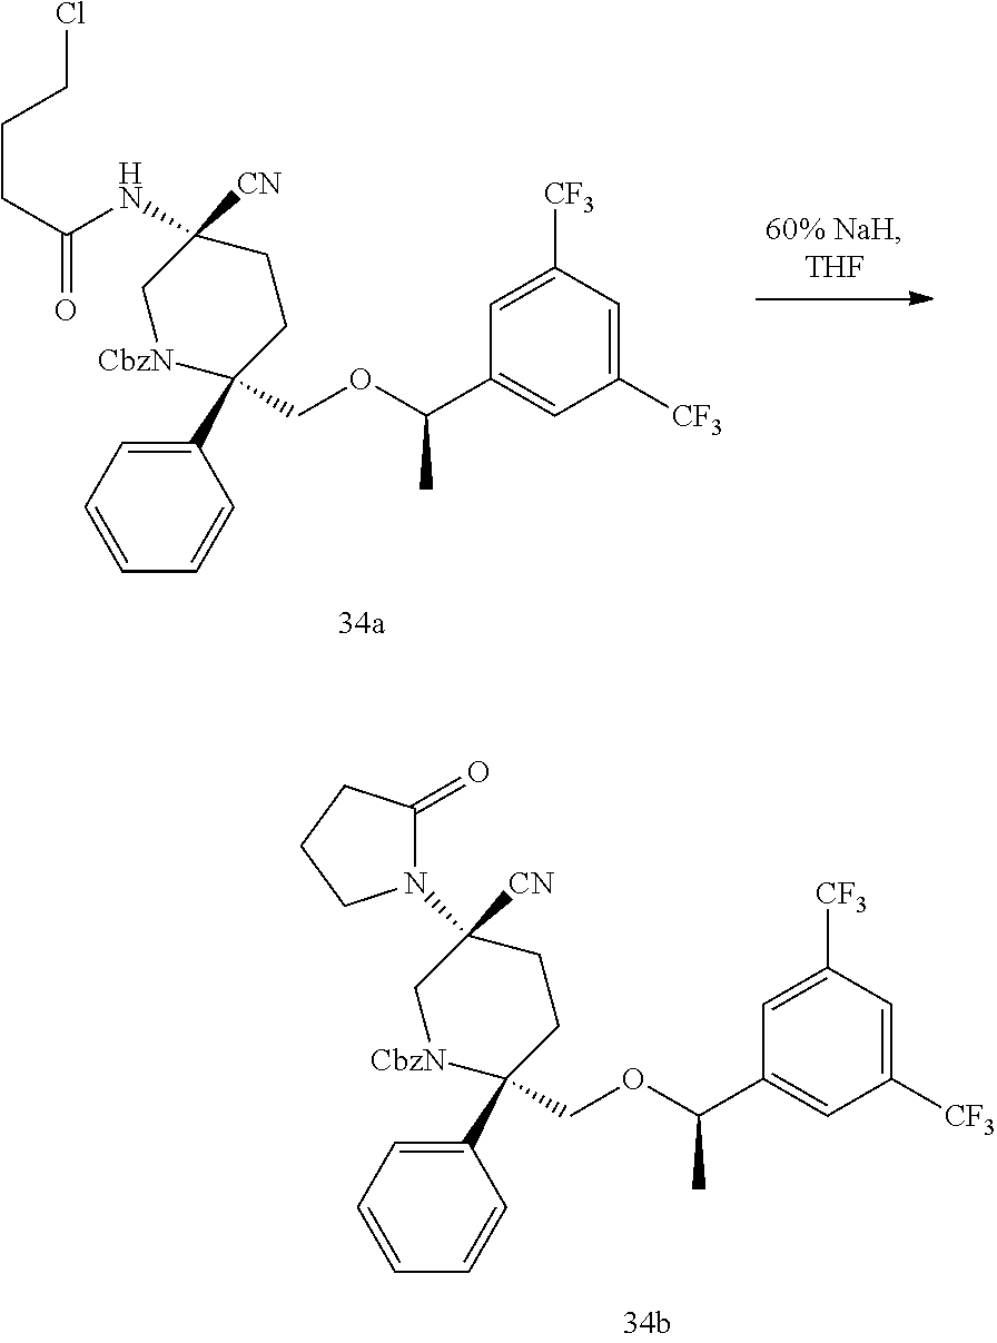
C1(C2(COC(C3=CC([CF3])=CC([CF3])=C3)C)[CbzN]CC(N3C(=O)CCC3)([CN])CC2)=CC=CC=C1.C1(C2(COC(C3=CC([CF3])=CC([CF3])=C3)C)[CbzN]CC(NC(=O)CCCCl)([CN])CC2)=CC=CC=C1
